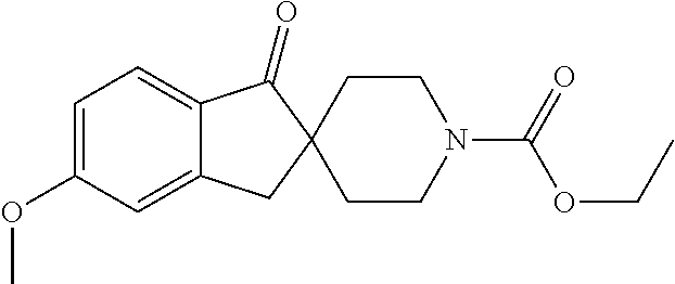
C1=C(OC)C=C2C(=C1)C(=O)C1(C2)CCN(C(OCC)=O)CC1
